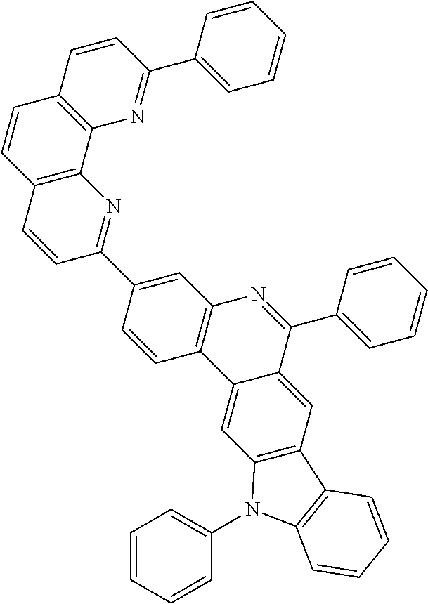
C1=CC2=C(N=C1C1=CC3=C(C=C1)C1=CC4=C(C=C1C(C1=CC=CC=C1)=N3)C1=C(N4C3=CC=CC=C3)C=CC=C1)C1=C(C=C2)C=CC(C2=CC=CC=C2)=N1
